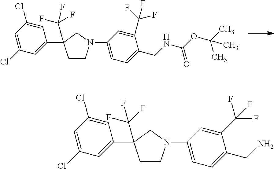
C1=C(Cl)C=C(C2(C(F)(F)F)CCN(C3=CC=C(CNC(OC(C)(C)C)=O)C(C(F)(F)F)=C3)C2)C=C1Cl.C1=C(Cl)C=C(C2(C(F)(F)F)CCN(C3=CC=C(CN)C(C(F)(F)F)=C3)C2)C=C1Cl
